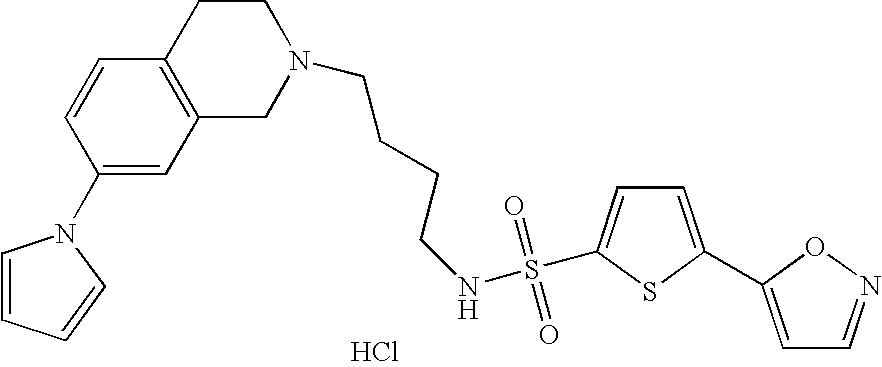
C1=CC(N2C=CC=C2)=CC2=C1CCN(CCCCNS(=O)(=O)C1=CC=C(C3=CC=NO3)S1)C2.Cl
